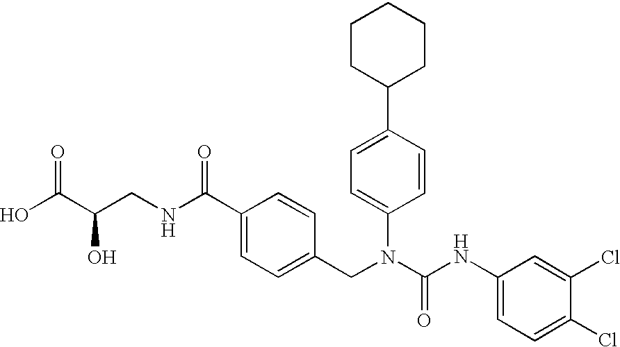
C1(C2=CC=C(N(C(NC3=CC=C(Cl)C(Cl)=C3)=O)CC3=CC=C(C(NCC(C(O)=O)O)=O)C=C3)C=C2)CCCCC1
